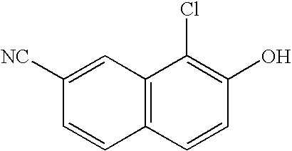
C12=C(C=CC(O)=C1Cl)C=CC([NC])=C2
